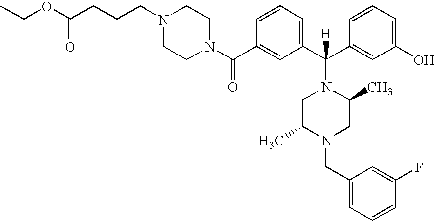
CCOC(CCCN1CCN(C(C2=CC(C(C3=CC(O)=CC=C3)([H])N3CC(C)N(CC4=CC=CC(F)=C4)CC3C)=CC=C2)=O)CC1)=O
